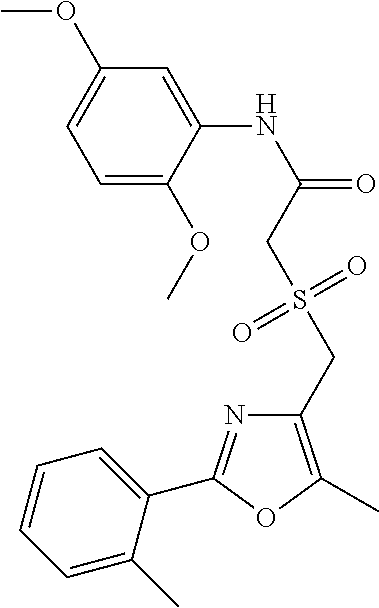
C1=C(OC)C(NC(=O)CS(CC2=C(C)OC(C3=CC=CC=C3C)=N2)(=O)=O)=CC(OC)=C1
